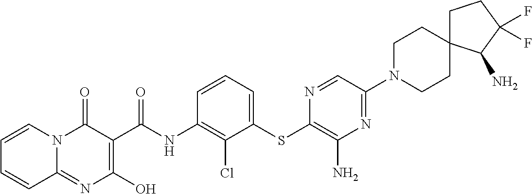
C12=NC(O)=C(C(NC3=C(Cl)C(SC4=C(N)N=C(N5CCC6(CC5)CCC(F)(F)C6N)C=N4)=CC=C3)=O)C(=O)N1C=CC=C2
